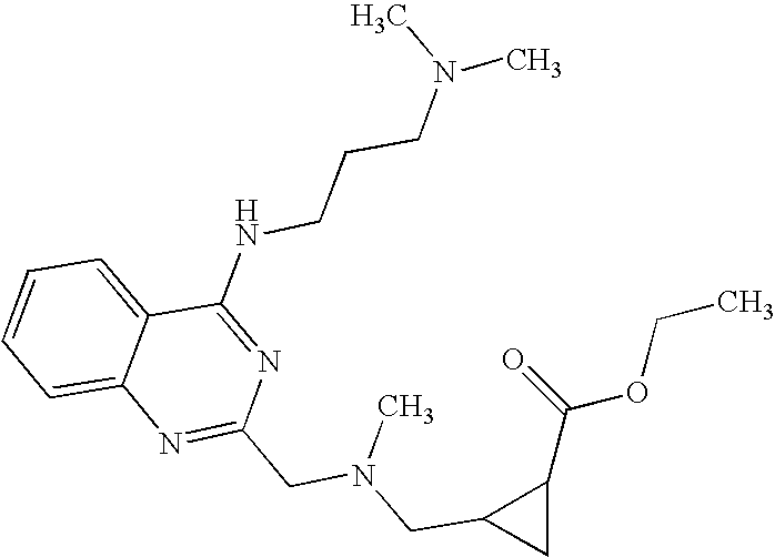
C1=CC=C2C(=C1)N=C(CN(CC1CC1C(=O)OCC)C)N=C2NCCCN(C)C
